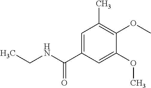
C1=C(C(NCC)=O)C=C(OC)C(OC)=C1C
